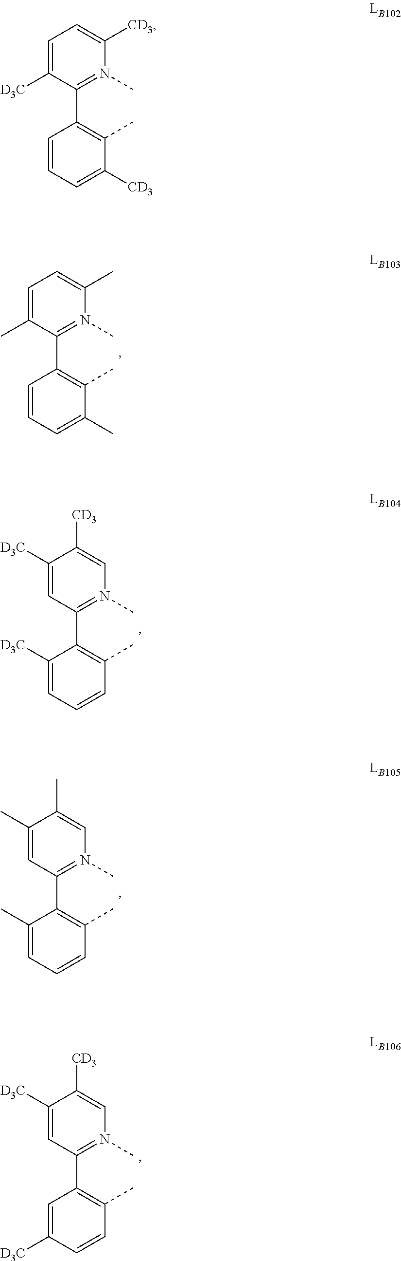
C1=CC=C(C)C(C)=C1C1=N(C)C(C)=CC=C1C.C1([D3C])=CC=CC(C)=C1C1=N(C)C=C([CD3])C([D3C])=C1.C1(C)=CC=CC(C)=C1C1=N(C)C=C(C)C(C)=C1.C1=C([D3C])C=CC(C)=C1C1=N(C)C=C([CD3])C([D3C])=C1.C1=CC=C([CD3])C(C)=C1C1=N(C)C([CD3])=CC=C1[D3C]
